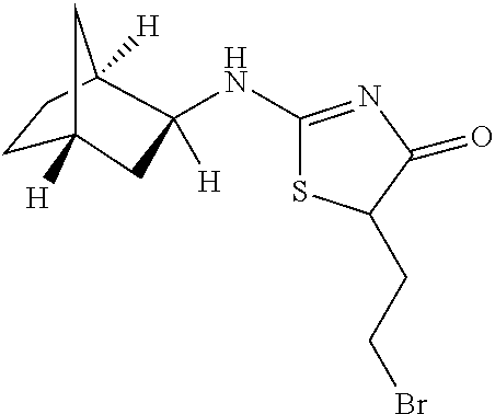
C1(NC2([H])CC3([H])CCC2([H])C3)=NC(=O)C(CCBr)S1
